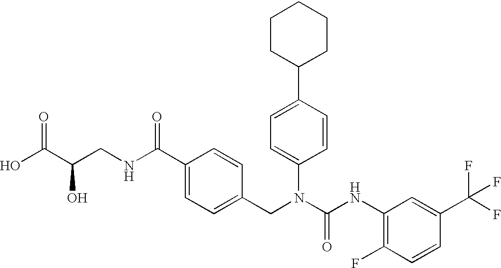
OC(C(CNC(C1=CC=C(CN(C(NC2=C(F)C=CC(C(F)(F)F)=C2)=O)C2=CC=C(C3CCCCC3)C=C2)C=C1)=O)O)=O
